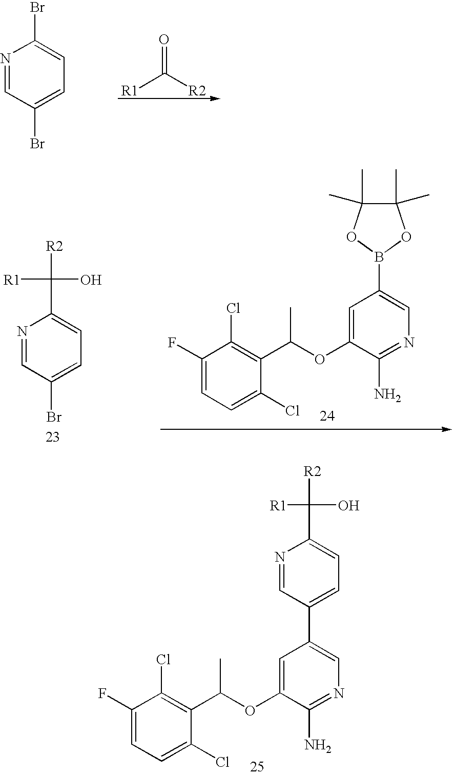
N1=CC(Br)=CC=C1Br.[R1]C([R2])=O.C1(N)=NC=C(C2=CC=C(C(O)([R1])[R2])N=C2)C=C1OC(C1=C(Cl)C(F)=CC=C1Cl)C.N1=CC(Br)=CC=C1C(O)([R1])[R2].C1(N)=NC=C(B2OC(C)(C)C(C)(C)O2)C=C1OC(C1=C(Cl)C(F)=CC=C1Cl)C
